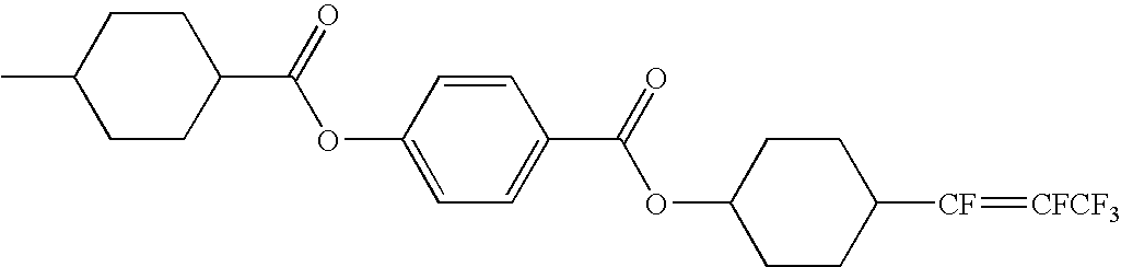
C1CC([CF]=[CFCF3])CCC1OC(C1=CC=C(OC(C2CCC(C)CC2)=O)C=C1)=O
